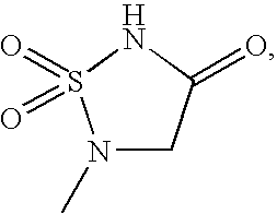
N1(C)CC(=O)NS1(=O)=O
